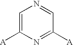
C1=C([A])N=C([A])C=N1
